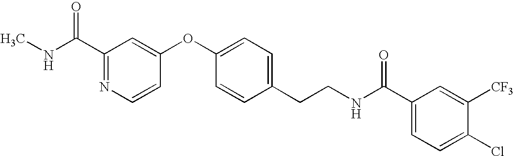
N1=C(C(=O)NC)C=C(OC2=CC=C(CCNC(C3=CC=C(Cl)C([CF3])=C3)=O)C=C2)C=C1
